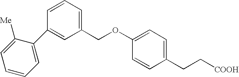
C1=C(C2=CC(COC3=CC=C(CC[COOH])C=C3)=CC=C2)C([Me])=CC=C1
